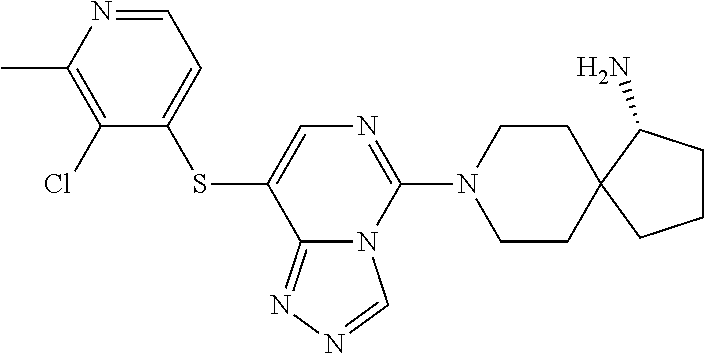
C1CN(C2=NC=C(SC3=CC=NC(C)=C3Cl)C3=NN=CN23)CCC12C(N)CCC2
